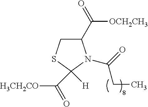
C1(C([OCH2CH3])=O)CSC([H])(C([H3CH2CO])=O)N1C(=O)CC
